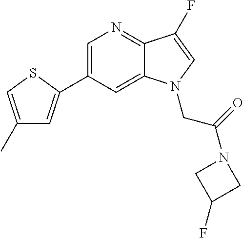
C1=C(C2=CC(C)=CS2)C=C2C(=N1)C(F)=CN2CC(N1CC(F)C1)=O
